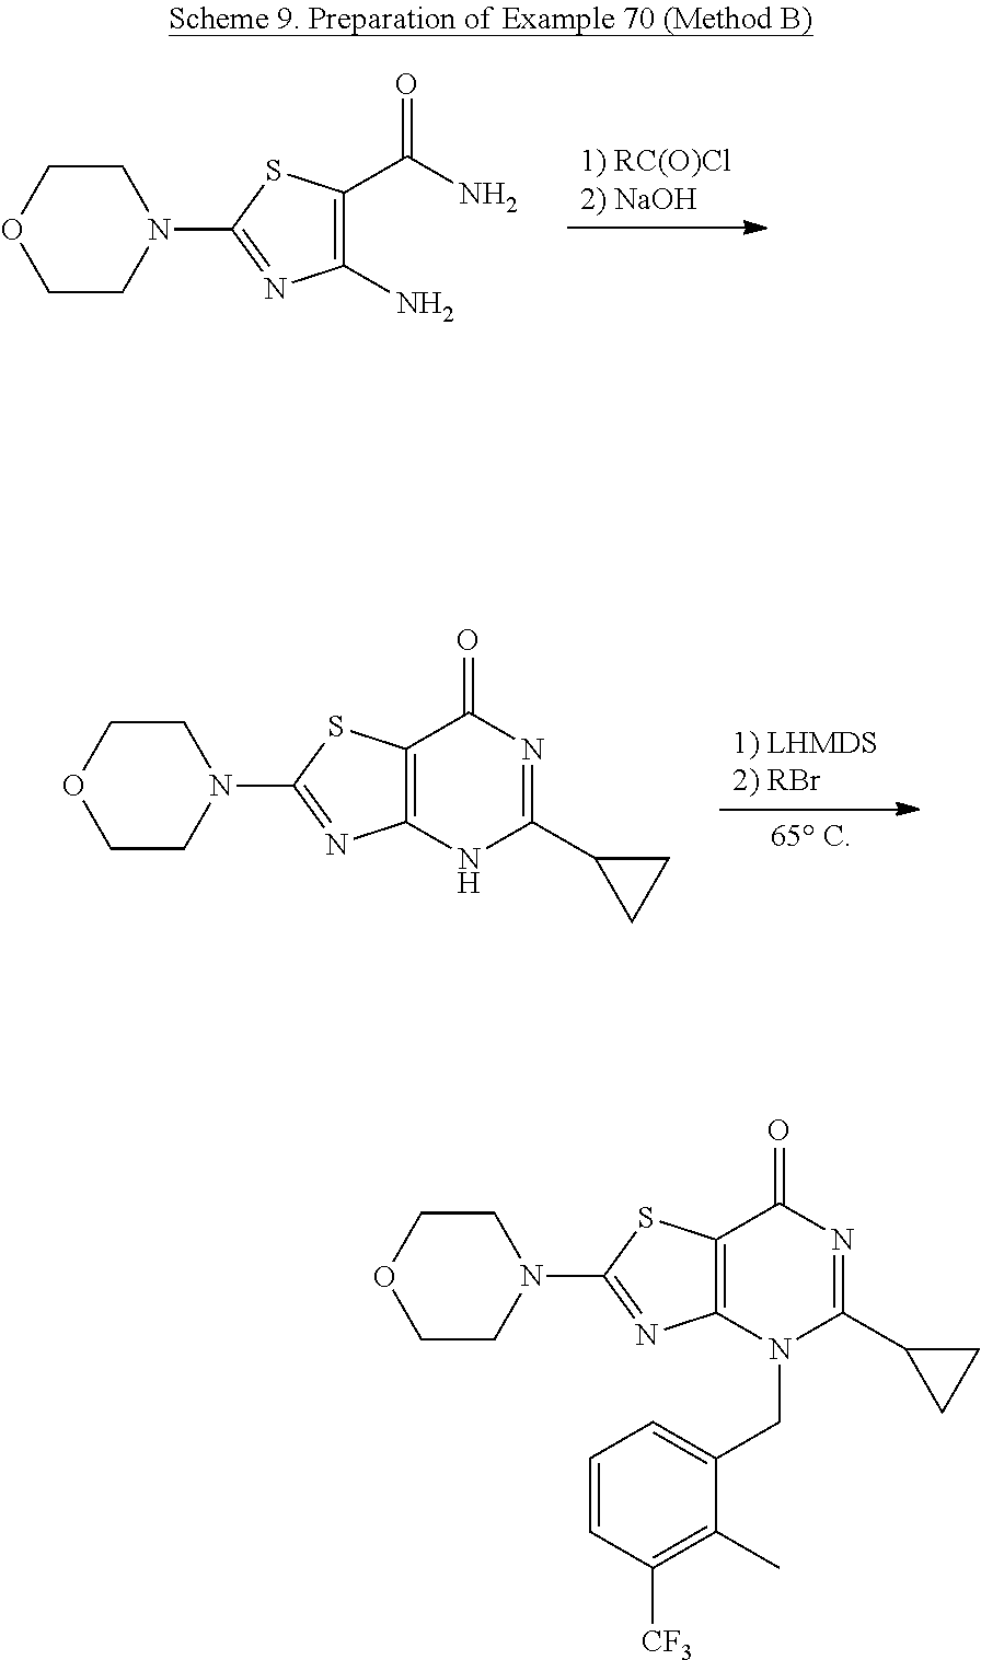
C1CN(C2=NC3=C(S2)C(=O)N=C(C2CC2)N3CC2=CC=CC([CF3])=C2C)CCO1.C1CN(C2=NC(N)=C(C(N)=O)S2)CCO1.C1CN(C2=NC3=C(S2)C(=O)N=C(C2CC2)N3)CCO1
